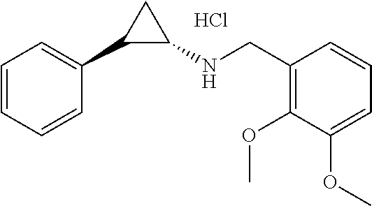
C1=CC=CC(C2C(NCC3=C(OC)C(OC)=CC=C3)C2)=C1.Cl
